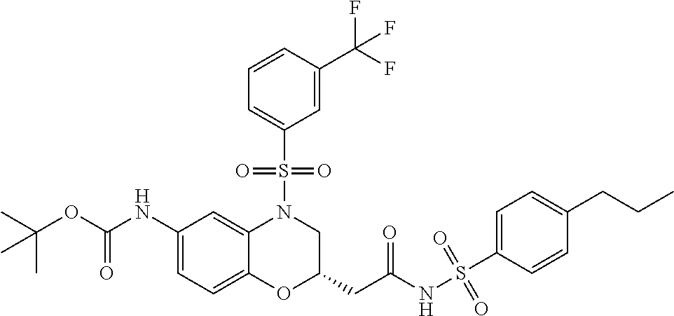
C1(NC(OC(C)(C)C)=O)=CC=C2C(=C1)N(S(C1=CC=CC(C(F)(F)F)=C1)(=O)=O)CC(CC(NS(C1=CC=C(CCC)C=C1)(=O)=O)=O)O2
